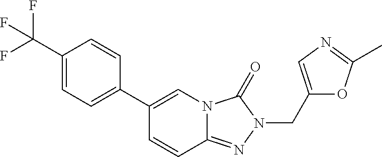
C1=C(C(F)(F)F)C=CC(C2=CN3C(=NN(CC4=CN=C(C)O4)C3=O)C=C2)=C1
